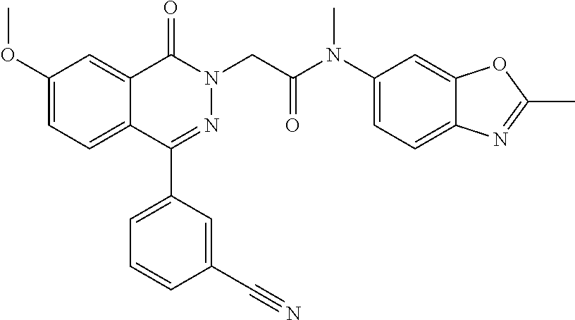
C1(OC)=CC=C2C(=C1)C(=O)N(CC(N(C1=CC=C3C(=C1)OC(C)=N3)C)=O)N=C2C1=CC=CC(C#N)=C1
